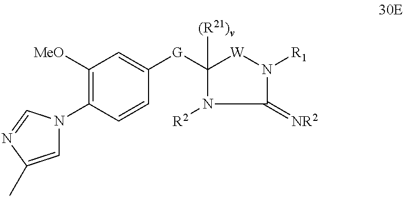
C1([G]C2([(R21)v])N([R2])C(=[NR2])N([R1])[W]2)=CC([MeO])=C(N2C=C(C)N=C2)C=C1
